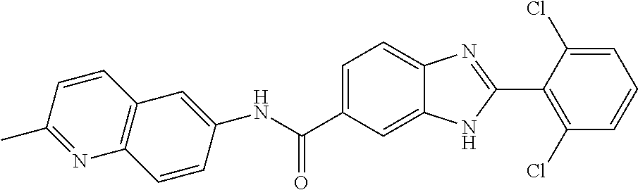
N(C(C1=CC=C2C(=C1)NC(C1=C(Cl)C=CC=C1Cl)=N2)=O)C1=CC2=C(C=C1)N=C(C)C=C2
